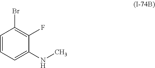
C1=CC=C(NC)C(F)=C1Br
